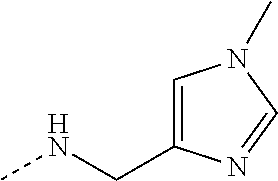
N(CC1=CN(C)C=N1)C
